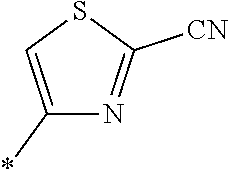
C1(*)=CSC([CN])=N1
